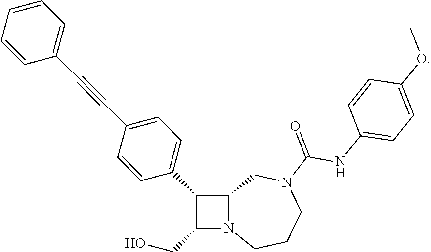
C12N(C(CO)C1C1=CC=C(C#CC3=CC=CC=C3)C=C1)CCCN(C(=O)NC1=CC=C(OC)C=C1)C2
